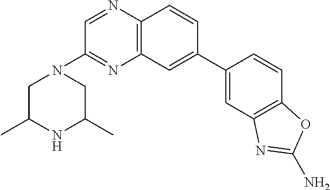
C1=C(C2=CC3=C(N=CC(N4CC(C)NC(C)C4)=N3)C=C2)C=CC2=C1N=C(N)O2
